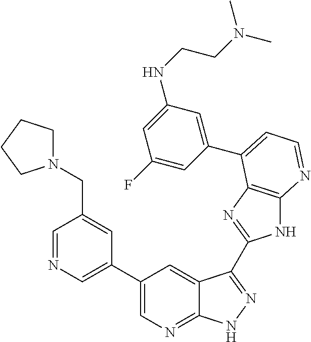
C1=NC=C(C2=CN=C3C(=C2)C(C2=NC4=C(N2)N=CC=C4C2=CC(NCCN(C)C)=CC(F)=C2)=NN3)C=C1CN1CCCC1
